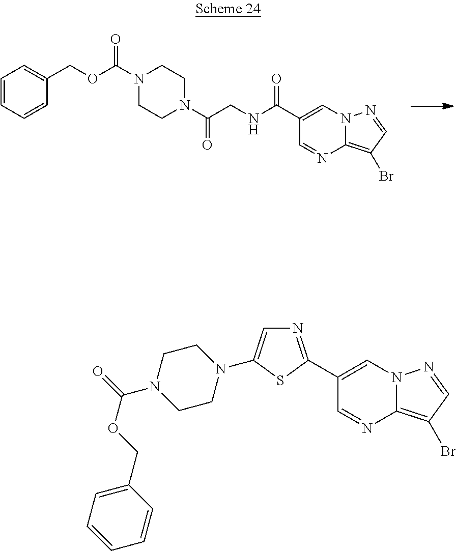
C12=C(Br)C=NN1C=C(C(NCC(N1CCN(C(OCC3=CC=CC=C3)=O)CC1)=O)=O)C=N2.C12=C(Br)C=NN1C=C(C1=NC=C(N3CCN(C(=O)OCC4=CC=CC=C4)CC3)S1)C=N2
